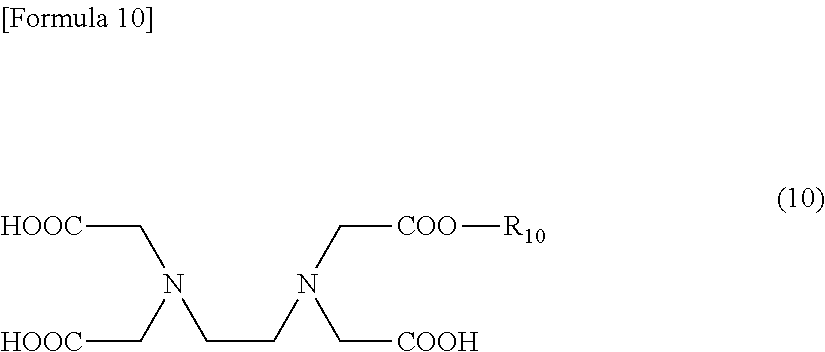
[HOOC]CN(CCN(C[COOH])C[COO][R10])C[HOOC]
